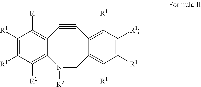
C1#CC2=C([R1])C([R1])=C([R1])C([R1])=C2N([R2])CC2=C([R1])C([R1])=C([R1])C([R1])=C12
